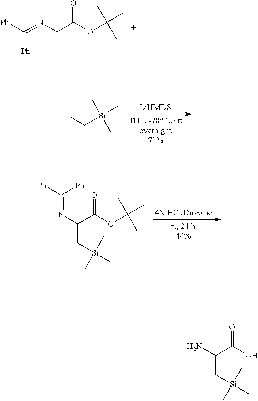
C([Ph])([Ph])=NCC(OC(C)(C)C)=O.IC[Si](C)(C)C.C(=NC(C[Si](C)(C)C)C(OC(C)(C)C)=O)([Ph])[Ph].C(C[Si](C)(C)C)(N)C(O)=O
